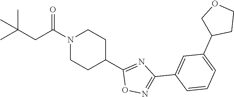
N1(C(CC(C)(C)C)=O)CCC(C2=NC(C3=CC(C4CCOC4)=CC=C3)=NO2)CC1
